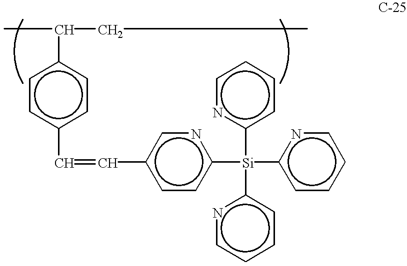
CC(c1ccc(C=Cc2ccc([Si](c3ccccn3)(c3ncccc3)c3ccccn3)nc2)cc1)CC
